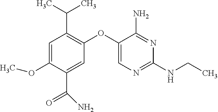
C1=C(OC)C(C(=O)N)=CC(OC2=CN=C(NCC)N=C2N)=C1C(C)C
